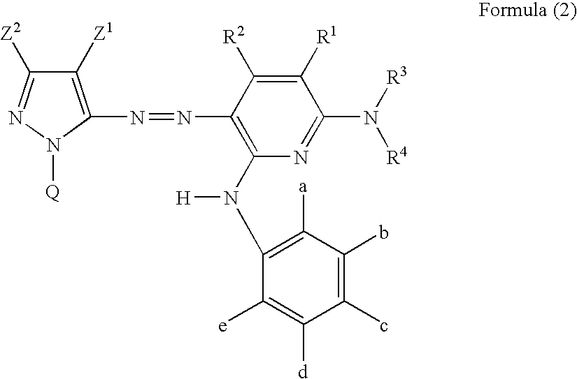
C1([Z1])=C(N=NC2=C(N(C3=C([a])C(b)=C(c)C([d])=C3[e])[H])N=C(N([R3])[R4])C([R1])=C2[R2])N([Q])N=C1[Z2]
